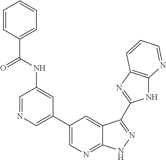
C1=NC=C(C2=CN=C3C(=C2)C(C2=NC4=C(N2)N=CC=C4)=NN3)C=C1NC(C1=CC=CC=C1)=O
